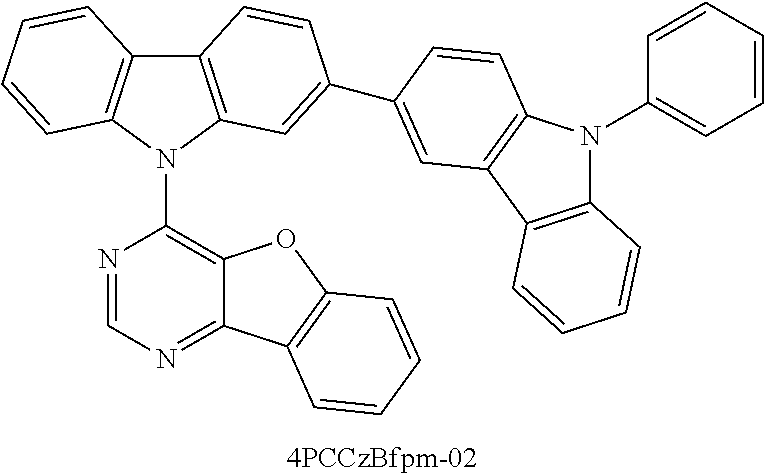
C12=C(N(C3=C4C(=NC=N3)C3=C(O4)C=CC=C3)C3=C1C=CC=C3)C=C(C1=CC3=C(N(C4=CC=CC=C4)C4=C3C=CC=C4)C=C1)C=C2
